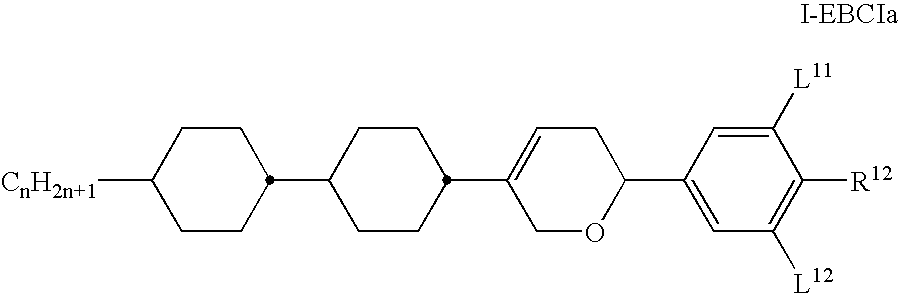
C1(C2CCC(C3CCC([CnH2n+1])CC3)CC2)=CCC(C2=CC([L12])=C([R12])C([L11])=C2)OC1
